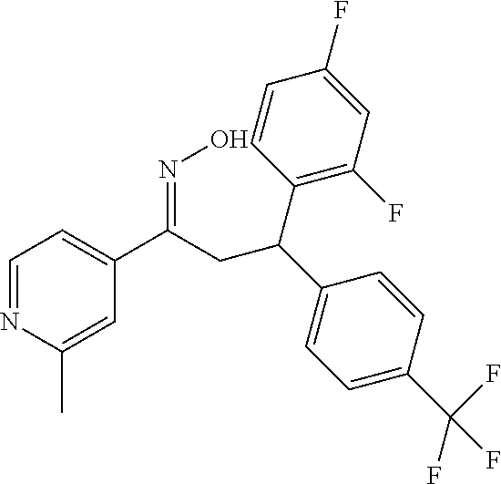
C1=NC(C)=CC(C(CC(C2=CC=C(C(F)(F)F)C=C2)C2=C(F)C=C(F)C=C2)=NO)=C1
